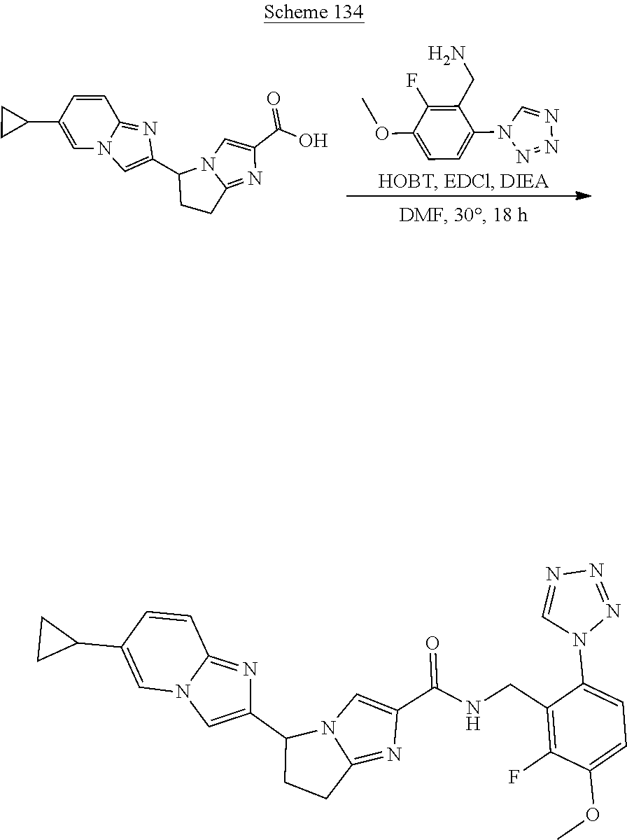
C1=C(OC)C(F)=C(CN)C(N2C=NN=N2)=C1.C1=CC2=NC(C3N4C(=NC(C(O)=O)=C4)CC3)=CN2C=C1C1CC1.C1=CC2=NC(C3N4C(=NC(C(NCC5=C(F)C(OC)=CC=C5N5N=NN=C5)=O)=C4)CC3)=CN2C=C1C1CC1
